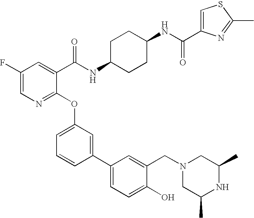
C1(F)=CN=C(OC2=CC=CC(C3=CC=C(O)C(CN4CC(C)NC(C)C4)=C3)=C2)C(C(NC2CCC(NC(=O)C3=CSC(C)=N3)CC2)=O)=C1
